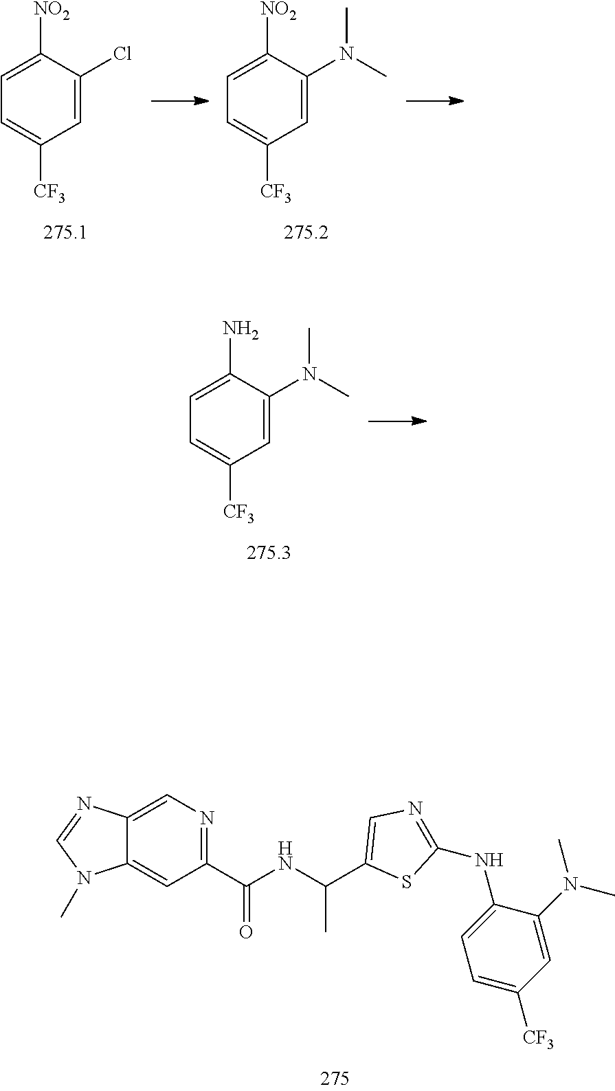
C1(C(NC(C2=CN=C(NC3=CC=C([CF3])C=C3N(C)C)S2)C)=O)=NC=C2C(=C1)N(C)C=N2.C1=C(Cl)C([NO2])=CC=C1[CF3].C1=C(N(C)C)C([NO2])=CC=C1[CF3].C1=C(N(C)C)C(N)=CC=C1[CF3]
